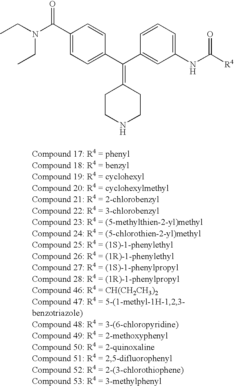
C1(C(N(CC)CC)=O)=CC=C(C(=C2CCNCC2)C2=CC(NC([R4])=O)=CC=C2)C=C1
